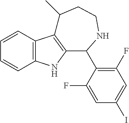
C1=CC2=C(C=C1)NC1=C2C(C)CCNC1C1=C(F)C=C(I)C=C1F
